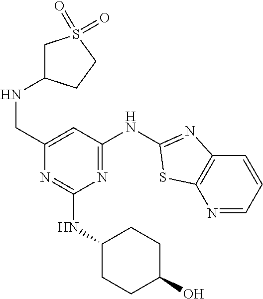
N1=CC=CC2=C1SC(NC1=NC(NC3CCC(O)CC3)=NC(CNC3CS(=O)(=O)CC3)=C1)=N2
